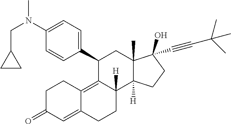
C1(C2=CC=C(N(CC3CC3)C)C=C2)C2=C3C(=CC(=O)CC3)CCC2([H])C2([H])C(C)(C1)C(C#CC(C)(C)C)(O)CC2
